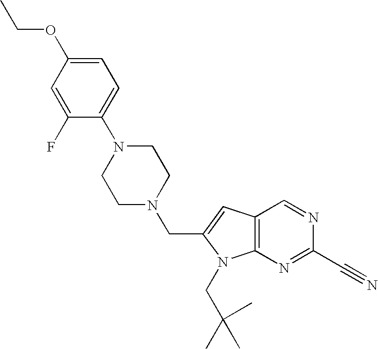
C12=C(N=C(C#N)N=C1)N(CC(C)(C)C)C(CN1CCN(C3=CC=C(OCC)C=C3F)CC1)=C2
